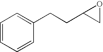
C1=CC=CC(CCC2CO2)=C1
